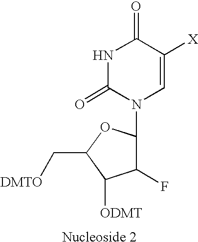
N1C(=O)N(C2C(F)C([ODMT])C(C[DMTO])O2)C=C([X])C1=O.[Nucleoside 2]
